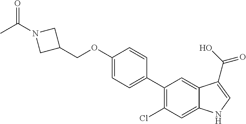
C1(C2=CC=C(OCC3CN(C(C)=O)C3)C=C2)=C(Cl)C=C2C(=C1)C(C(O)=O)=CN2
